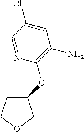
C1(Cl)=CC(N)=C(OC2CCOC2)N=C1
